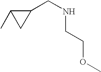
N(CC1C(C)C1)CCOC
